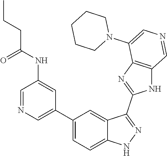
C1(C2=CN=CC(NC(CCC)=O)=C2)=CC=C2C(=C1)C(C1=NC3=C(N1)C=NC=C3N1CCCCC1)=NN2
